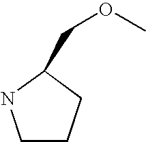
C1CCC(COC)N1
